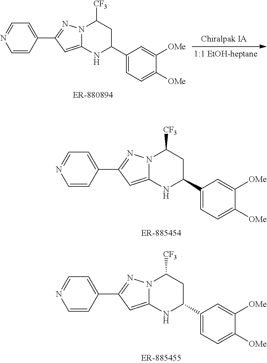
C1=C(C2=NN3C(=C2)NC(C2=CC=C([OMe])C([OMe])=C2)CC3[CF3])C=CN=C1.C1=C(C2=NN3C(=C2)NC(C2=CC=C([OMe])C([OMe])=C2)CC3[CF3])C=CN=C1.C1=C(C2=NN3C(=C2)NC(C2=CC=C([OMe])C([OMe])=C2)CC3[CF3])C=CN=C1
